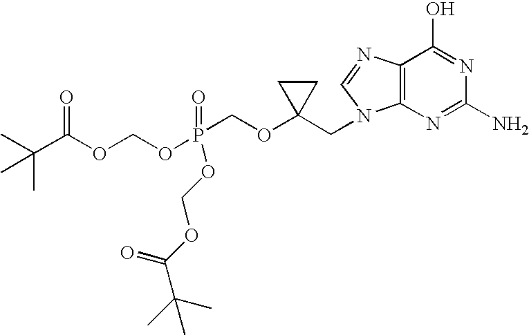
CC(C(OCOP(COC1(CN2C3=C(N=C2)C(O)=NC(N)=N3)CC1)(=O)OCOC(C(C)(C)C)=O)=O)(C)C
